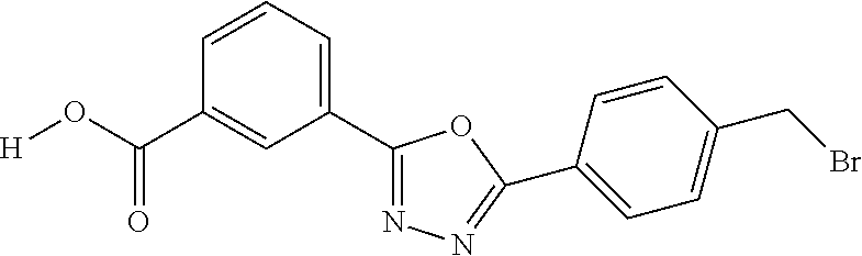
[H]OC(C1=CC(C2=NN=C(C3=CC=C(CBr)C=C3)O2)=CC=C1)=O
